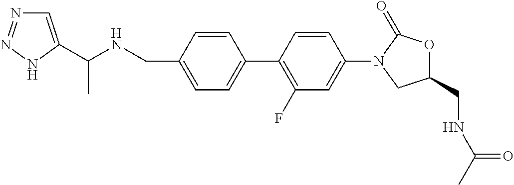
C1=C(CNC(C2=CN=NN2)C)C=CC(C2=C(F)C=C(N3CC(CNC(C)=O)OC3=O)C=C2)=C1
